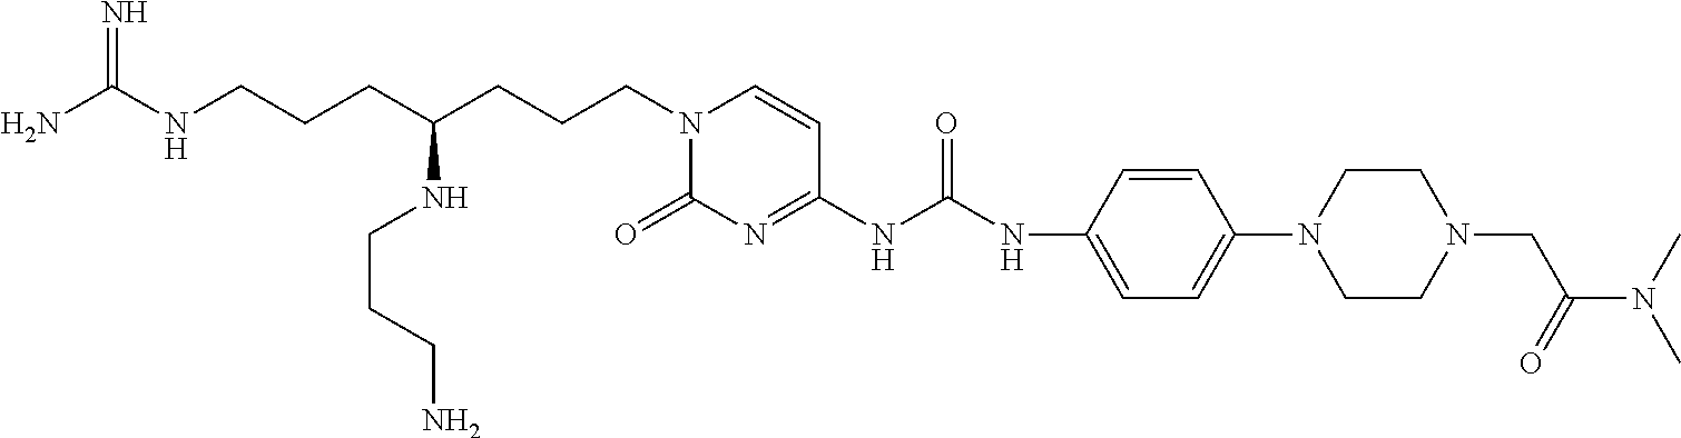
NC(NCCCC(CCCN1C(=O)N=C(NC(NC2=CC=C(N3CCN(CC(N(C)C)=O)CC3)C=C2)=O)C=C1)NCCCN)=N
